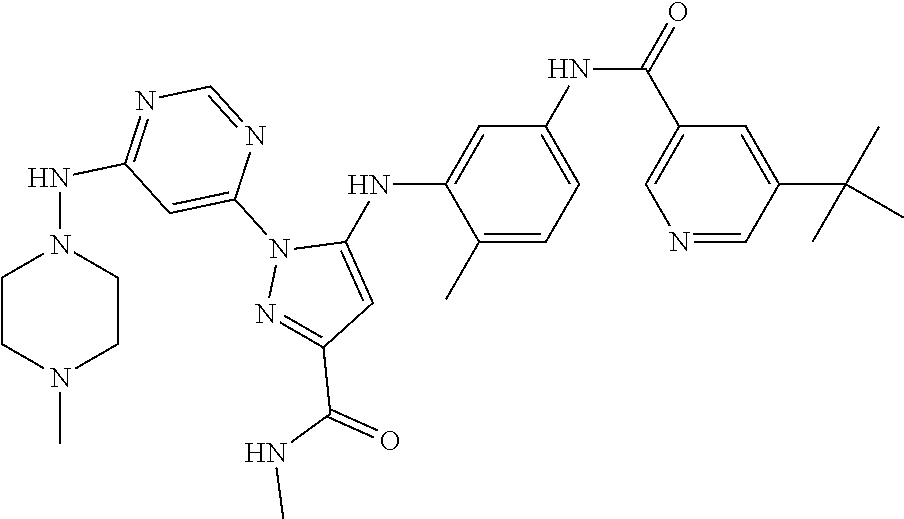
C1(C)=CC=C(NC(=O)C2=CN=CC(C(C)(C)C)=C2)C=C1NC1=CC(C(NC)=O)=NN1C1=CC(NN2CCN(C)CC2)=NC=N1
